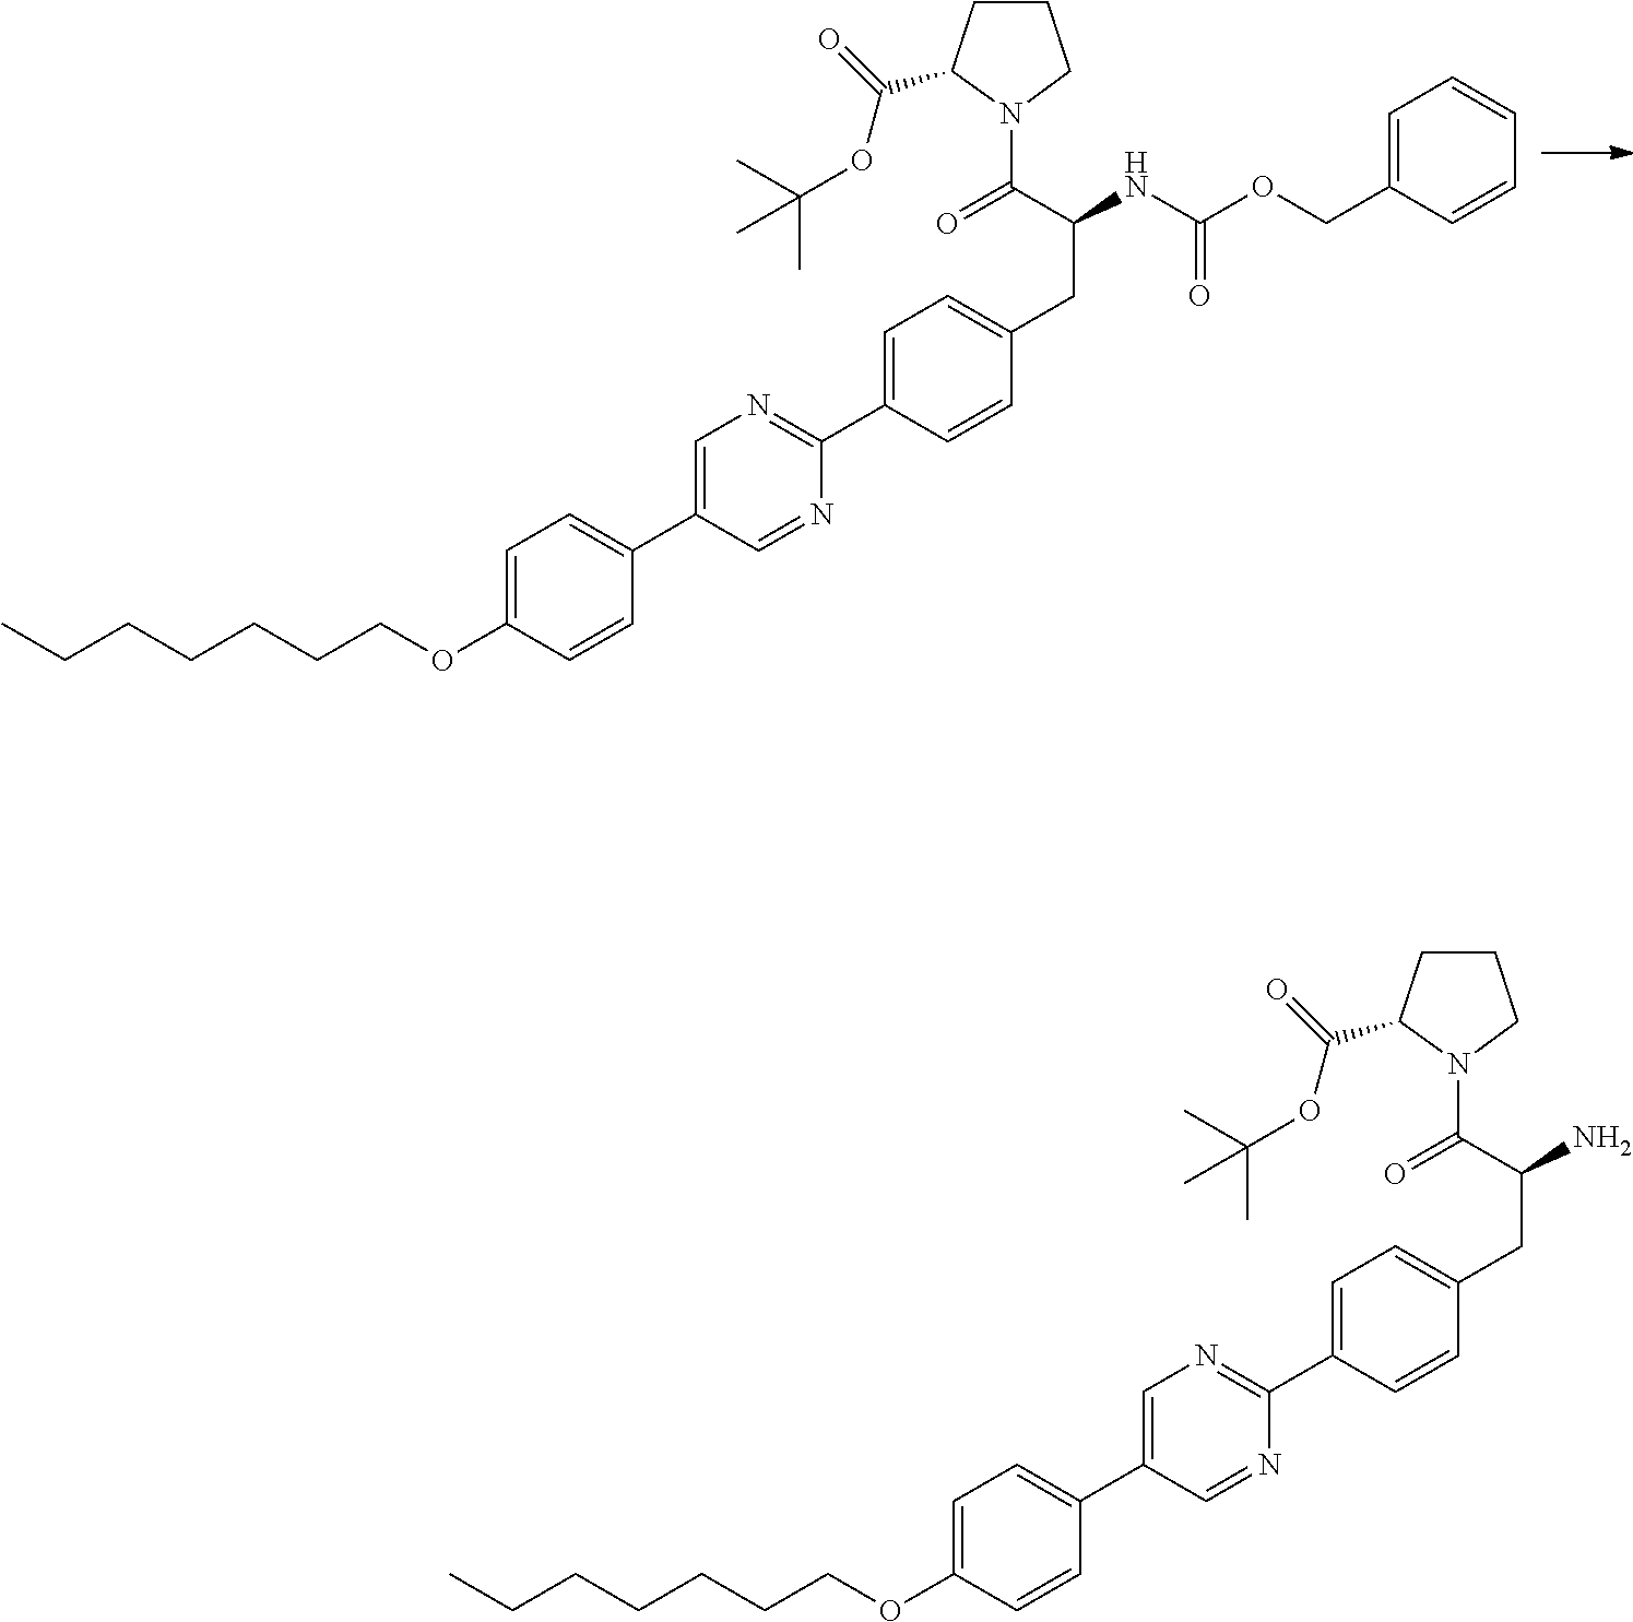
C1=C(OCCCCCCC)C=CC(C2=CN=C(C3=CC=C(CC(N)C(N4CCCC4C(=O)OC(C)(C)C)=O)C=C3)N=C2)=C1.C1=C(OCCCCCCC)C=CC(C2=CN=C(C3=CC=C(CC(NC(OCC4=CC=CC=C4)=O)C(N4CCCC4C(=O)OC(C)(C)C)=O)C=C3)N=C2)=C1
